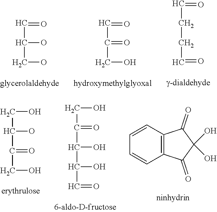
C(C(CO)O)=O.C(CC=O)C=O.C(C(CO)=O)=O.C(C(CO)=O)(CO)O.C(C(C(O)C=O)O)(CO)=O.C1=CC2=C(C=C1)C(=O)C(O)(O)C2=O
